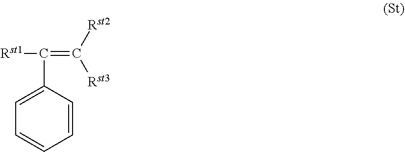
C1=C(C(=C([Rst2])[Rst3])[Rst1])C=CC=C1
